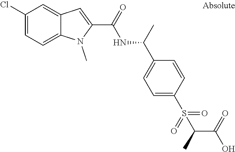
C1(Cl)=CC=C2C(=C1)C=C(C(=O)NC(C1=CC=C(S(C(C(O)=O)C)(=O)=O)C=C1)C)N2C
